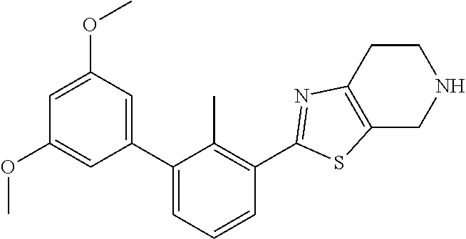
C1=C(OC)C=C(C2=CC=CC(C3=NC4=C(CNCC4)S3)=C2C)C=C1OC
